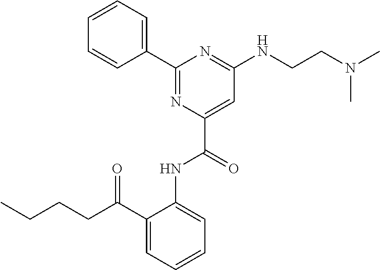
C1=CC=CC(C2=NC(C(=O)NC3=CC=CC=C3C(CCCC)=O)=CC(NCCN(C)C)=N2)=C1
